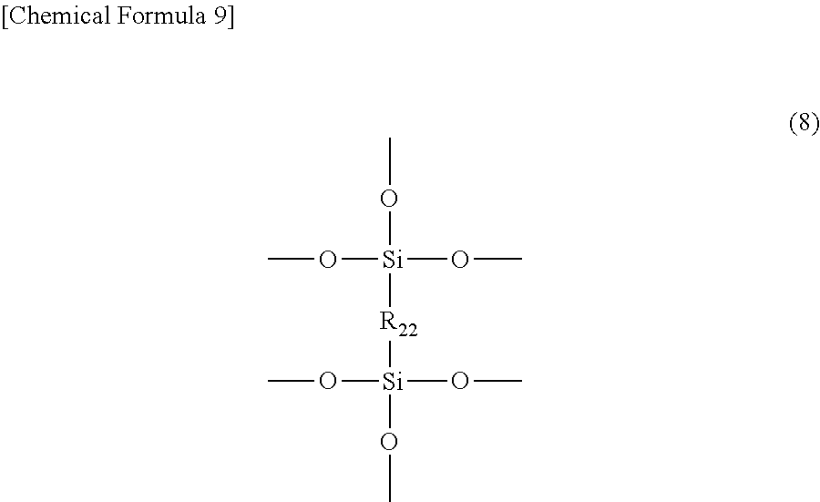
CO[Si](OC)(OC)[R22][Si](OC)(OC)OC
